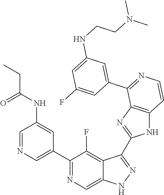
C1=NC=C(C2=NC=C3C(=C2F)C(C2=NC4=C(N2)C=CN=C4C2=CC(NCCN(C)C)=CC(F)=C2)=NN3)C=C1NC(CC)=O
